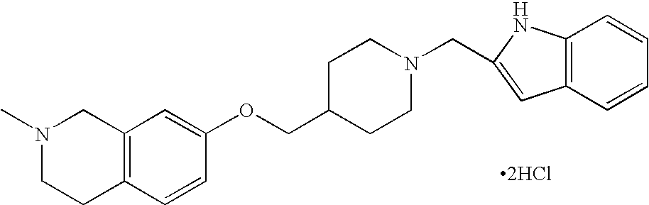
[2HCl].N1(C)CCC2=C(C1)C=C(OCC1CCN(CC3=CC4=C(C=CC=C4)N3)CC1)C=C2
